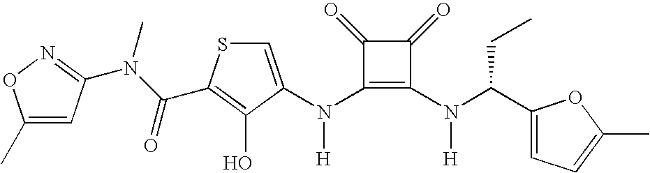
N(C1=C(N(C(C2=CC=C(C)O2)CC)[H])C(=O)C1=O)([H])C1=CSC(C(N(C)C2=NOC(C)=C2)=O)=C1O
